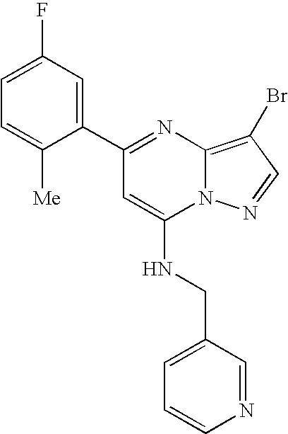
C1(C2=NC3=C(Br)C=NN3C(NCC3=CC=CN=C3)=C2)=CC(F)=CC=C1[Me]
